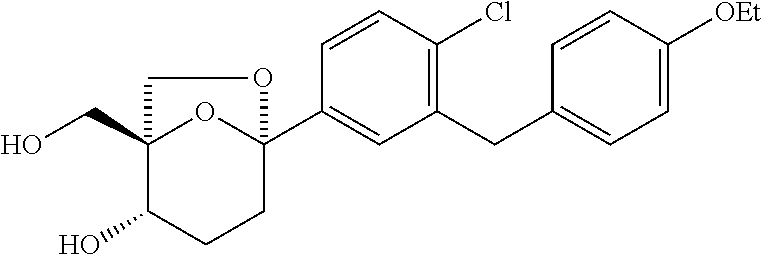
C1(CC2=CC=C([OEt])C=C2)=C(Cl)C=CC(C23OC(CO)(C(O)CC2)CO3)=C1
